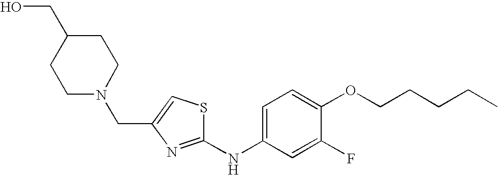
C(C1=CSC(NC2=CC=C(OCCCCC)C(F)=C2)=N1)N1CCC(CO)CC1
